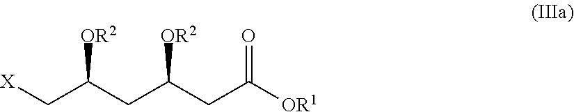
[X]CC(CC(CC([OR1])=O)[OR2])[OR2]
